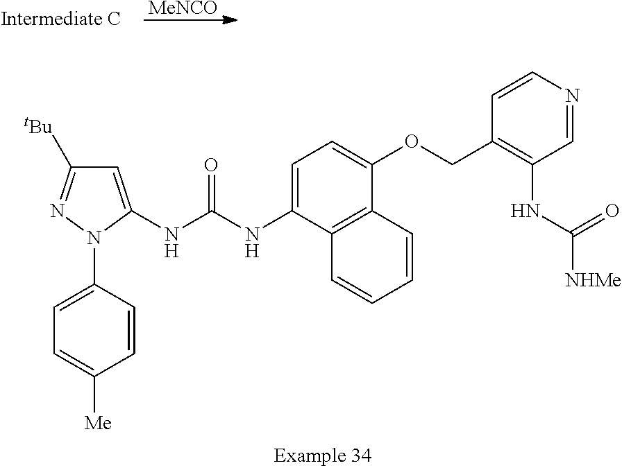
C1=C(NC(NC2=CC([tBu])=NN2C2=CC=C([Me])C=C2)=O)C2=C(C(OCC3=C(NC([NHMe])=O)C=NC=C3)=C1)C=CC=C2.[MeNCO]
